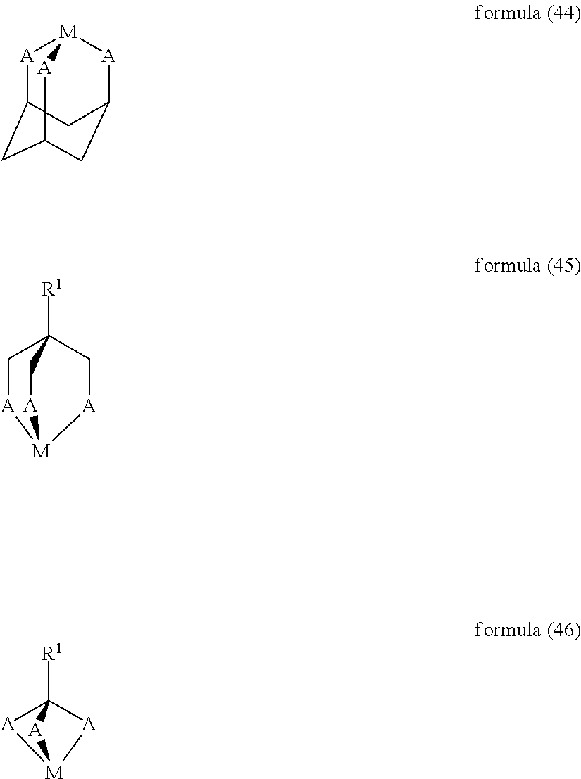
[A]1C2CC3CC([A][M]1[A]3)C2.C1[A][M]2[A]CC1([R1])C[A]2.[A]1C2([R1])[A][M]1[A]2
